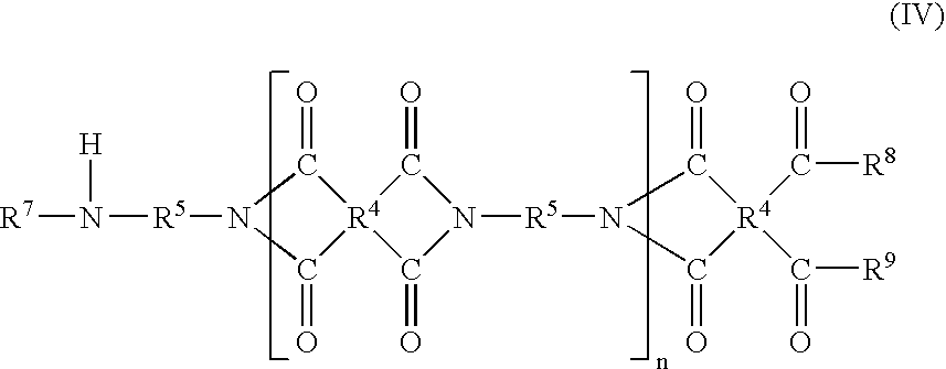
[R7]N([R5]N1C(=O)[R4]2(C1=O)C(=O)N([R5]N1C(=O)[R4](C(=O)[R9])(C(=O)[R8])C1=O)C2=O)[H]
